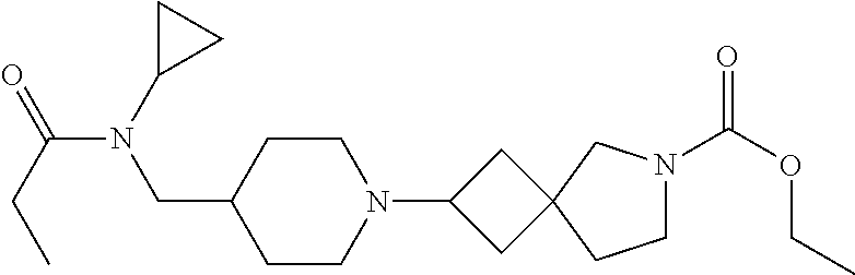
C1CN(C2CC3(C2)CCN(C(OCC)=O)C3)CCC1CN(C(CC)=O)C1CC1
